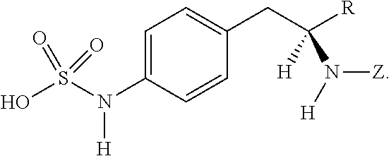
C1=C(N(S(O)(=O)=O)[H])C=CC(CC(N([H])[Z])([R])[H])=C1
